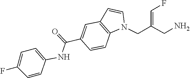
N(C(C1=CC2=C(N(CC(=CF)CN)C=C2)C=C1)=O)C1=CC=C(F)C=C1
